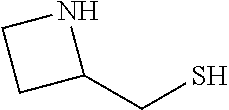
C1(CS)NCC1
